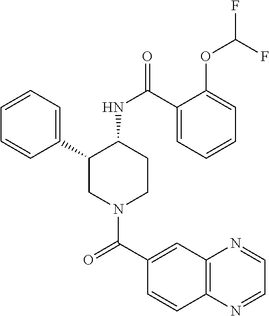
C1=CC=C(C2CN(C(C3=CC4=C(C=C3)N=CC=N4)=O)CCC2NC(=O)C2=CC=CC=C2OC(F)F)C=C1
